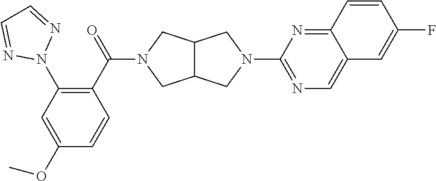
C(=O)(N1CC2C(C1)CN(C1=NC=C3C(=N1)C=CC(F)=C3)C2)C1=C(N2N=CC=N2)C=C(OC)C=C1
